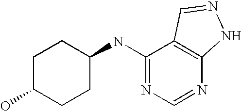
C1C(O)CCC(NC2=NC=NC3=C2C=NN3)C1
